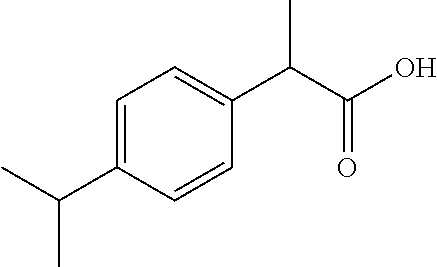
C1=C(C(C)C)C=CC(C(C(O)=O)C)=C1
